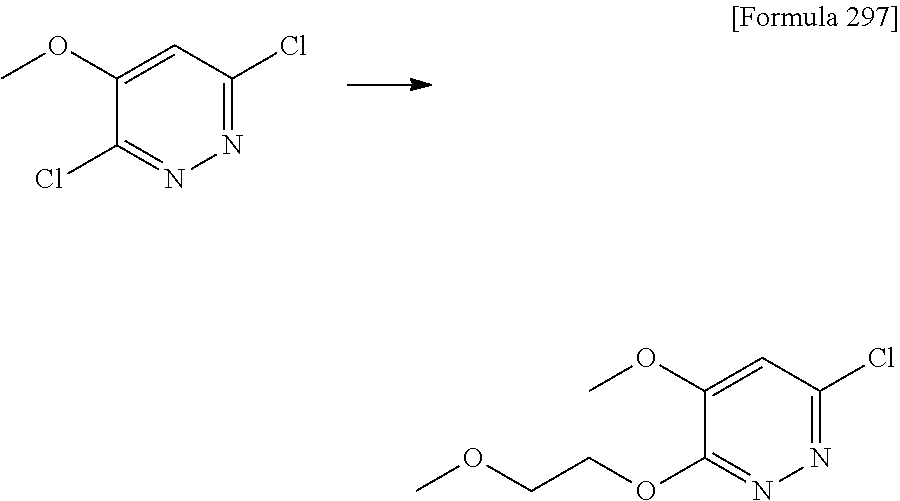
C1(Cl)=NN=C(Cl)C=C1OC.C1(OCCOC)=NN=C(Cl)C=C1OC
